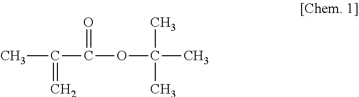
CC(C(=O)OC(C)(C)C)=C
